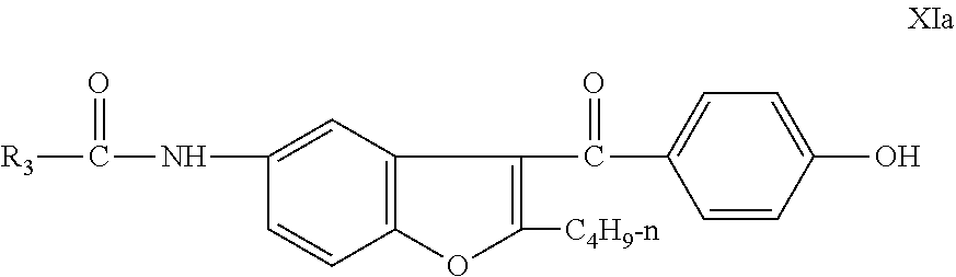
C1(NC([R3])=O)=CC2=C(C=C1)OC([C4H9-n])=C2C(=O)C1=CC=C(O)C=C1
